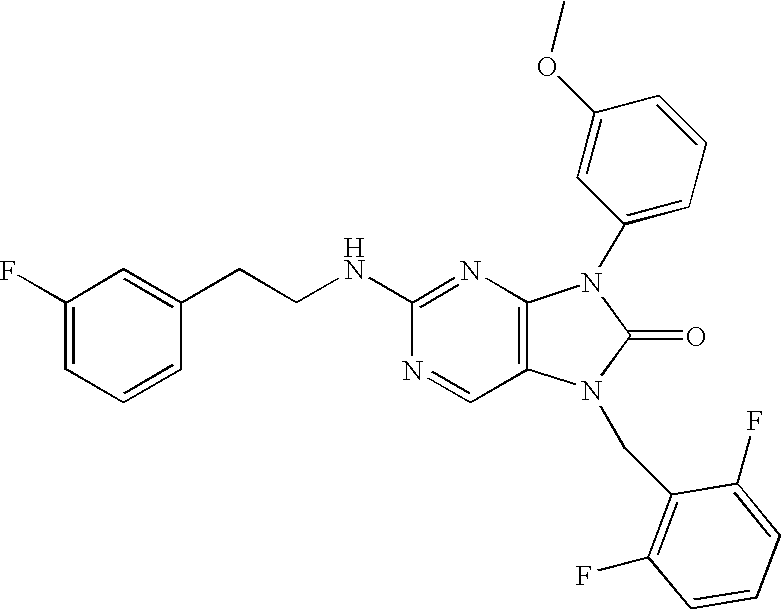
C1(F)=CC=CC(CCNC2=NC3=C(C=N2)N(CC2=C(F)C=CC=C2F)C(=O)N3C2=CC=CC(OC)=C2)=C1
